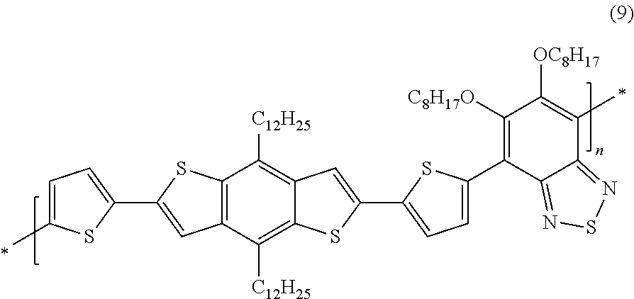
C12=C(C([C12H25])=C3C(=C1[C12H25])C=C(C1=CC=C(C4=C([C8H17O])C([OC8H17])=C(C)C5=NSN=C45)S1)S3)C=C(C1=CC=C(C)S1)S2
